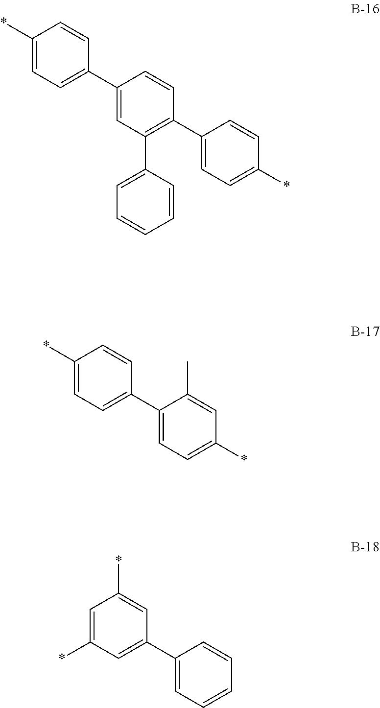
C1(*)=CC=C(C2=CC(C3=CC=CC=C3)=C(C3=CC=C(*)C=C3)C=C2)C=C1.C1(*)=CC=C(C2=CC=C(*)C=C2C)C=C1.C1=C(*)C=C(C2=CC=CC=C2)C=C1*
